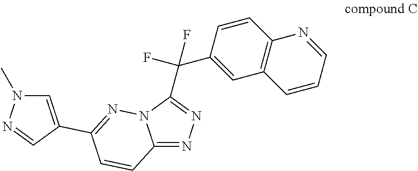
N1=C(C(F)(F)C2=CC3=C(C=C2)N=CC=C3)N2N=C(C3=CN(C)N=C3)C=CC2=N1
